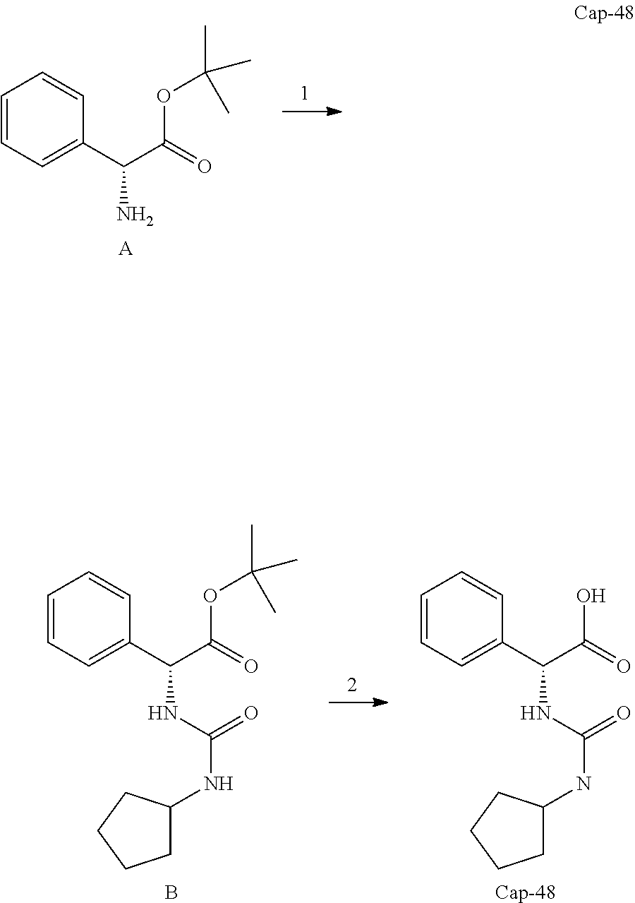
[A].C1=CC=C(C(C(=O)OC(C)(C)C)N)C=C1.B.C1=CC=C(C(C(=O)OC(C)(C)C)NC(NC2CCCC2)=O)C=C1.[Cap-48].C1=CC=C(C(C(=O)O)NC(NC2CCCC2)=O)C=C1
